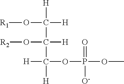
[R1]OC([H])([H])C([H])(O[R2])C([H])([H])OP(=O)(OC)[O-]
